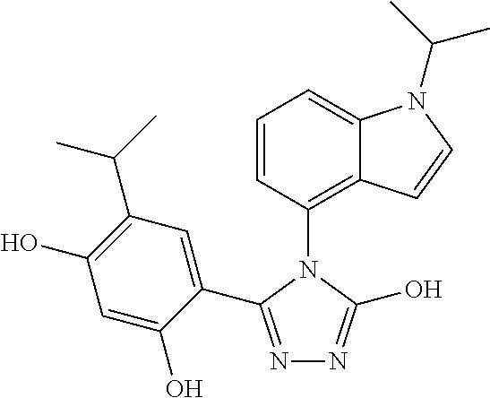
C1=CC(N2C(C3=CC(C(C)C)=C(O)C=C3O)=NN=C2O)=C2C(=C1)N(C(C)C)C=C2
